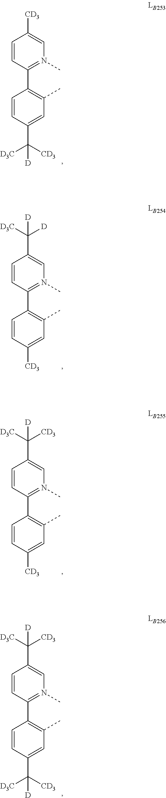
C1=CC(C([D3C])([CD3])[D])=CC(C)=C1C1=N(C)C=C(C([D3C])([CD3])[D])C=C1.C1=CC([CD3])=CC(C)=C1C1=N(C)C=C(C([D3C])([CD3])[D])C=C1.C1=CC([CD3])=CC(C)=C1C1=N(C)C=C(C([D3C])([D])[D])C=C1.C1=CC(C([D3C])([CD3])[D])=CC(C)=C1C1=N(C)C=C([CD3])C=C1
